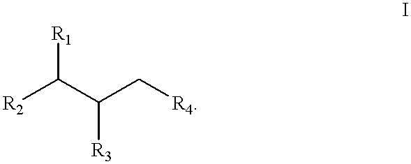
[R2]C(C(C[R4])[R3])[R1]
